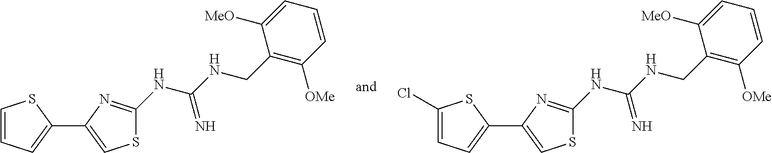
C1=CC=C(C2=CSC(NC(NCC3=C([OMe])C=CC=C3[MeO])=N)=N2)S1.C1(Cl)=CC=C(C2=CSC(NC(NCC3=C([OMe])C=CC=C3[MeO])=N)=N2)S1
